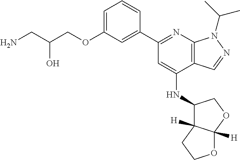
NCC(COC1=CC=CC(C2=NC3=C(C(NC4C5([H])C([H])(OC4)OCC5)=C2)C=NN3C(C)C)=C1)O
